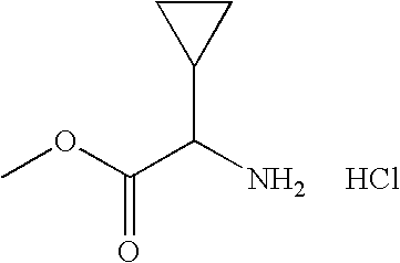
COC(C(N)C1CC1)=O.Cl
